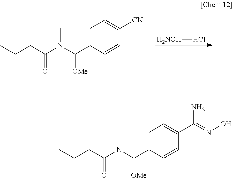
[H2NOH]Cl.C1=C(C(N(C(CCC)=O)C)[OMe])C=CC([CN])=C1.C1=C(C(N(C(CCC)=O)C)[OMe])C=CC(C(=NO)N)=C1
